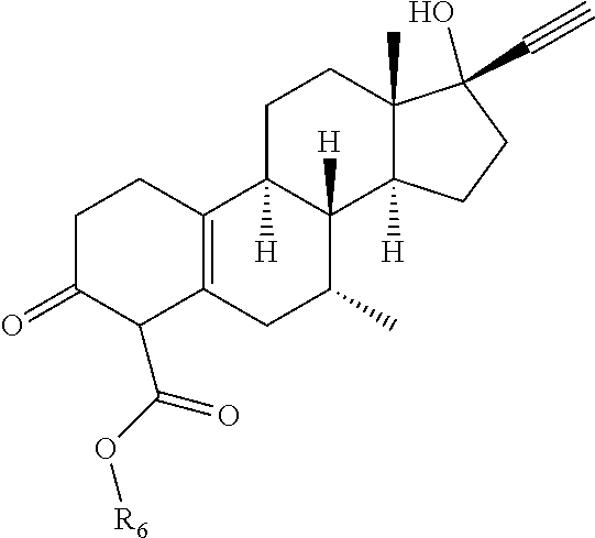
C1C(=O)C(C(=O)O[R6])C2=C(C1)C1([H])C([H])(C(C)C2)C2([H])C(C)(CC1)C(C#C)(O)CC2
